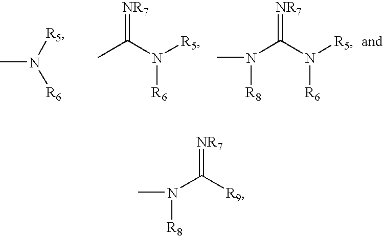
N(C(N([R5])[R6])=[NR7])(C)[R8].CN([R5])[R6].CC(N([R5])[R6])=[NR7].N(C([R9])=[NR7])(C)[R8]
